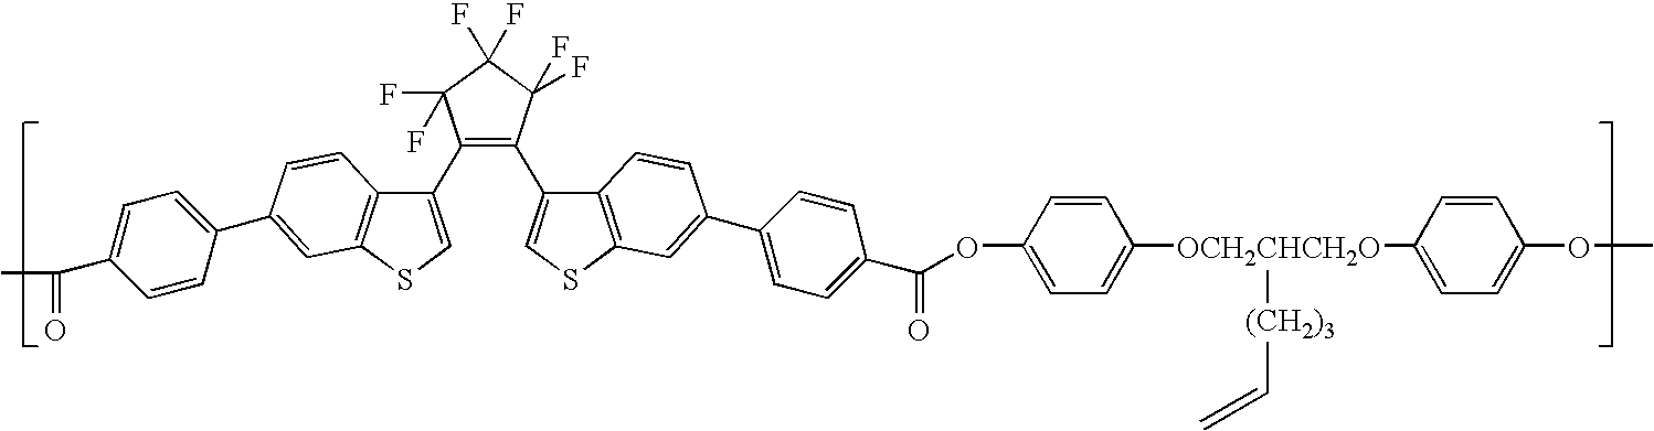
C1(C2=CSC3=C2C=CC(C2=CC=C(C(C)=O)C=C2)=C3)=C(C2=CSC3=C2C=CC(C2=CC=C(C(OC4=CC=C([OCH2CHCH2O](C5=CC=C(OC)C=C5)[(CH2)3]C=C)C=C4)=O)C=C2)=C3)C(F)(F)C(F)(F)C1(F)F
